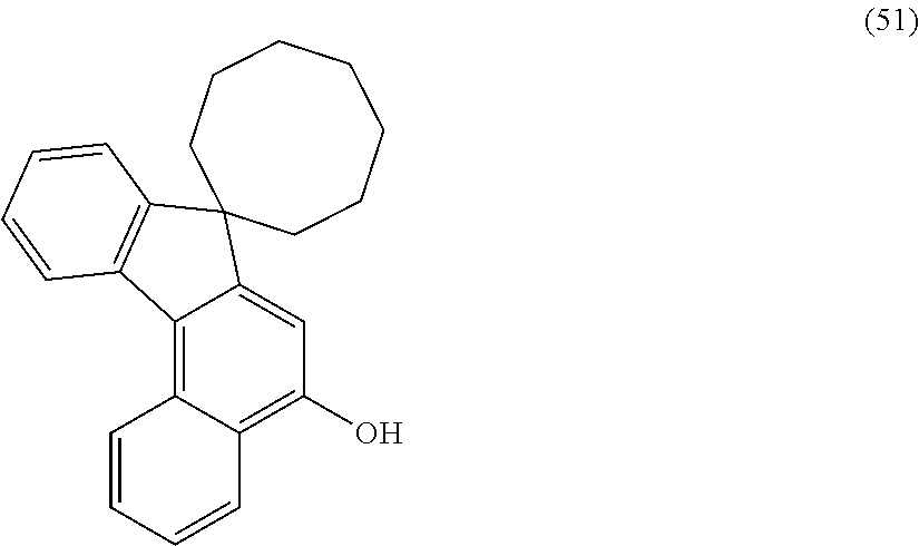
C12=C3C(=C(O)C=C1C1(C4=C2C=CC=C4)CCCCCCC1)C=CC=C3
